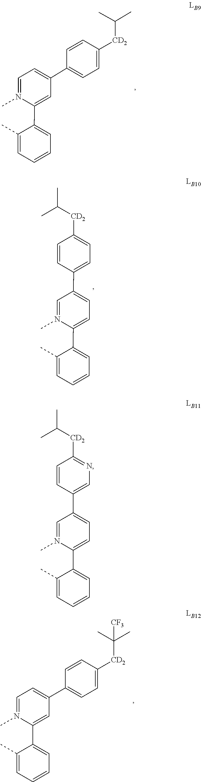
C1([CD2]C(C)C)=CC=C(C2=CC=N(C)C(C3=CC=CC=C3C)=C2)C=C1.C1([CD2]C(C)C)=CC=C(C2=CC=C(C3=CC=CC=C3C)N(C)=C2)C=C1.C1([CD2]C(C)(C)[CF3])=CC=C(C2=CC=N(C)C(C3=CC=CC=C3C)=C2)C=C1.C1=CC([CD2]C(C)C)=NC=C1C1=CC=C(C2=CC=CC=C2C)N(C)=C1
